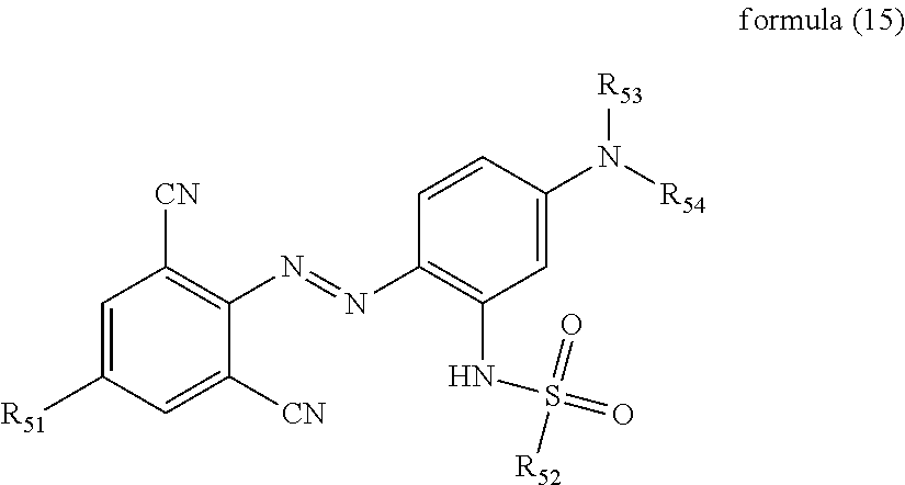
C1=C([R51])C=C([CN])C(N=NC2=C(NS([R52])(=O)=O)C=C(N([R54])[R53])C=C2)=C1[CN]
